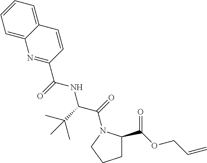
C1C(C(OCC=C)=O)N(C(C(NC(C2=NC3=CC=CC=C3C=C2)=O)C(C)(C)C)=O)CC1
